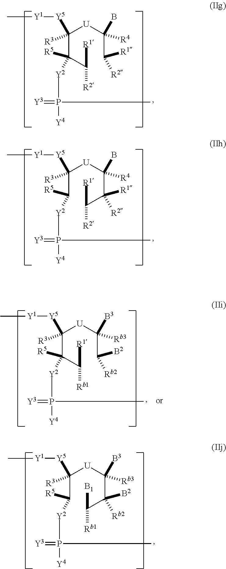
C(C(C([R1])[R2])([R5])[Y2]P(=[Y3])([Y4])C)([U]C(C([R1])[R2])(B)[R4])([Y5][Y1]C)[R3].C(C([R5])[Y2]P(=[Y3])([Y4])C)([U]C(C(C([R1])[R2])([R1])[R2])(B)[R4])([Y5][Y1]C)[R3].C(C([R5])[Y2]P(=[Y3])([Y4])C)([U]C(C(C([B1])[Rb1])([B2])[Rb2])([B3])[Rb3])([Y5][Y1]C)[R3].C(C(C([R1])[Rb1])([R5])[Y2]P(=[Y3])([Y4])C)([U]C(C([B2])[Rb2])([B3])[Rb3])([Y5][Y1]C)[R3]
